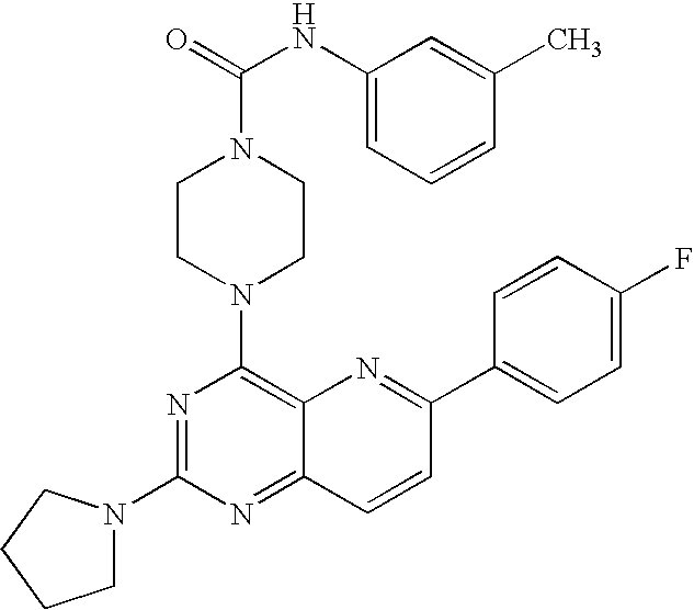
C12=C(N3CCN(C(=O)NC4=CC=CC(C)=C4)CC3)N=C(N3CCCC3)N=C1C=CC(C1=CC=C(F)C=C1)=N2
